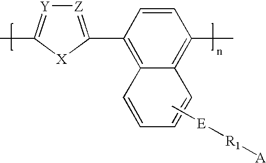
[Z]1=C(C2=C3C(=C(C)C=C2)C=CC=C3)[X]C(C)=[Y]1.C[E][R1][A]
